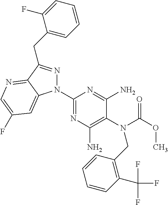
C1(N2N=C(CC3=CC=CC=C3F)C3=NC=C(F)C=C23)=NC(N)=C(N(C(OC)=O)CC2=C(C(F)(F)F)C=CC=C2)C(N)=N1
